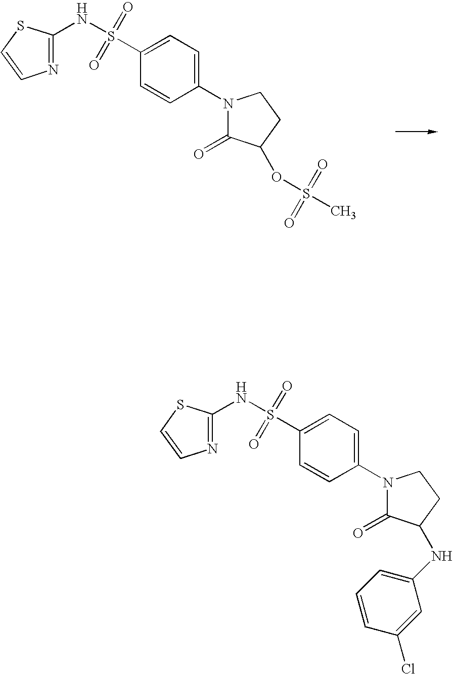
O=S(C1=CC=C(N2C(=O)C(OS(=O)(=O)C)CC2)C=C1)(NC1=NC=CS1)=O.O=S(C1=CC=C(N2C(=O)C(NC3=CC=CC(Cl)=C3)CC2)C=C1)(NC1=NC=CS1)=O
